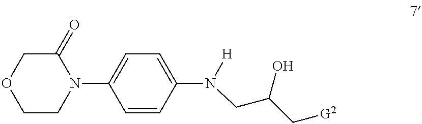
C1CN(C2=CC=C(N([H])CC(C[G2])O)C=C2)C(=O)CO1
